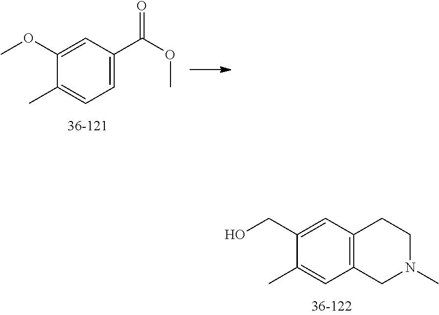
C1(CO)=CC2=C(C=C1C)CN(C)CC2.C1(OC)=CC(C(OC)=O)=CC=C1C
